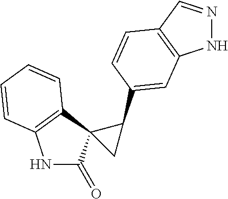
N1C(=O)C2(C3=C1C=CC=C3)CC2C1=CC2=C(C=NN2)C=C1
